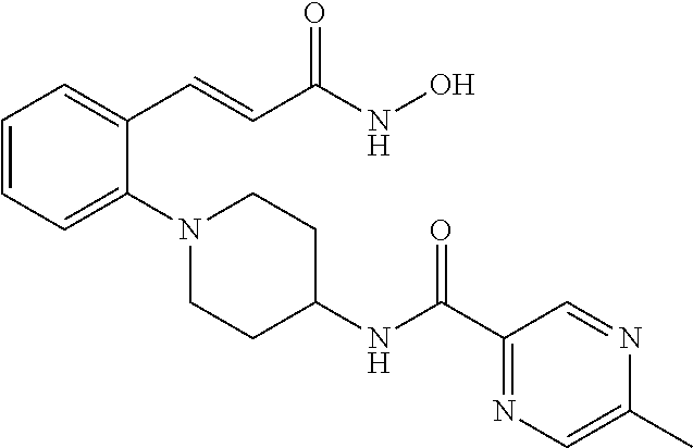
C1=CC=C(N2CCC(NC(C3=NC=C(C)N=C3)=O)CC2)C(C=CC(NO)=O)=C1
